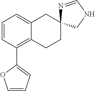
C1=CC(C2=CC=CO2)=C2C(=C1)CC1(CC2)N=CNC1
